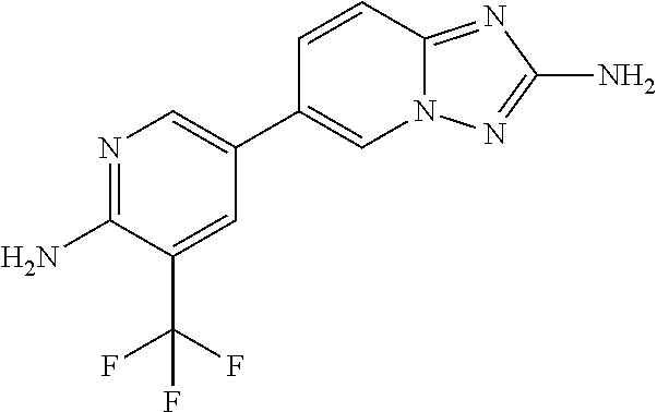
N1=C(N)C(C(F)(F)F)=CC(C2=CN3C(=NC(N)=N3)C=C2)=C1
